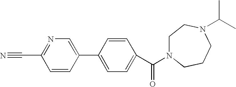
C1(C(=O)N2CCN(C(C)C)CCC2)=CC=C(C2=CN=C(C#N)C=C2)C=C1
